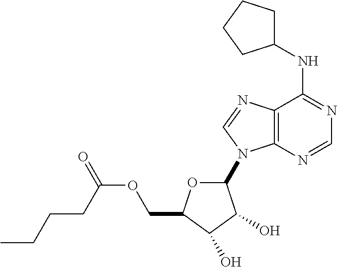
C12=C(N=CN=C1NC1CCCC1)N(C1OC(COC(=O)CCCC)C(O)C1O)C=N2
